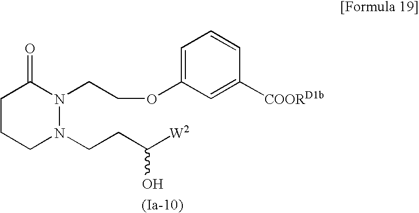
C1CCN(CCC([W2])O)N(CCOC2=CC=CC([COORD1b])=C2)C1=O
